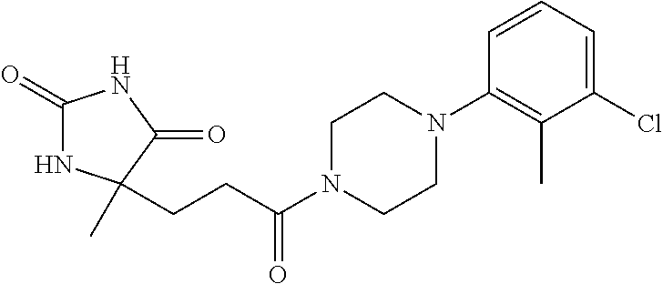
C1(=O)NC(C)(CCC(N2CCN(C3=C(C)C(Cl)=CC=C3)CC2)=O)C(=O)N1
